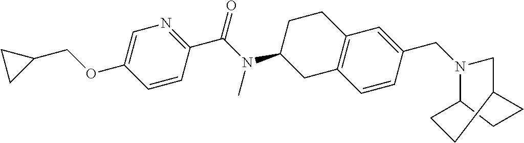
C1=C(OCC2CC2)C=CC(C(N(C2CC3=C(CC2)C=C(CN2CC4CCC2CC4)C=C3)C)=O)=N1
